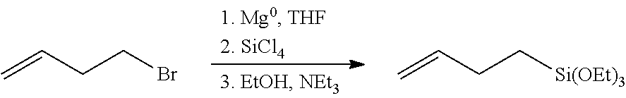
C=CCCBr.C=CCC[Si(OEt)3]
